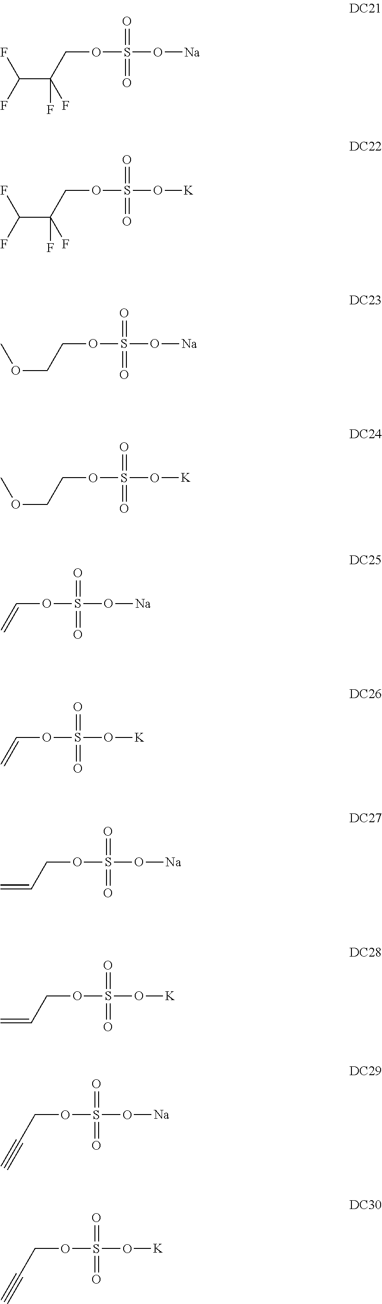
C(OS(O[Na])(=O)=O)C(C(F)F)(F)F.C(OS(O[K])(=O)=O)C(C(F)F)(F)F.C(OS(O[Na])(=O)=O)COC.C(OS(O[K])(=O)=O)COC.C(OS(O[Na])(=O)=O)=C.C(OS(O[K])(=O)=O)=C.C(OS(O[Na])(=O)=O)C=C.C(OS(O[K])(=O)=O)C=C.C(OS(O[Na])(=O)=O)C#C.C(OS(O[K])(=O)=O)C#C
